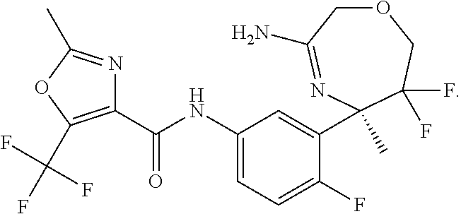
C1(C(NC2=CC=C(F)C(C3(C)N=C(N)COCC3(F)F)=C2)=O)=C(C(F)(F)F)OC(C)=N1
